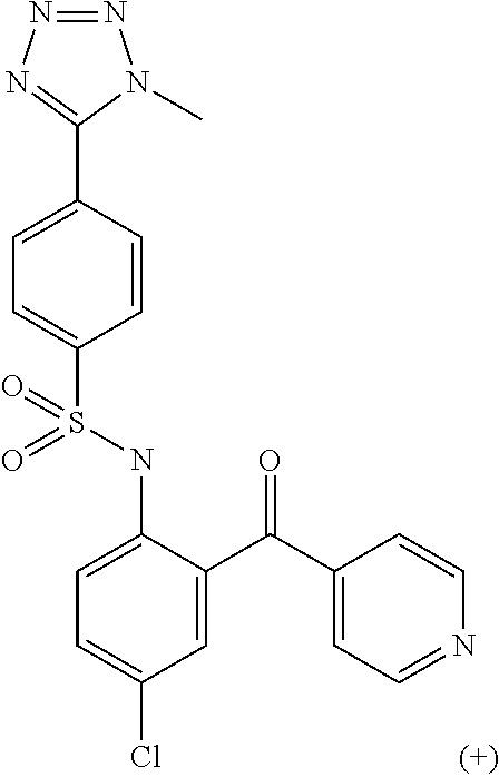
C1=C(C2=NN=NN2C)C=CC(S(NC2=CC=C(Cl)C=C2C(=O)C2=CC=NC=C2)(=O)=O)=C1
